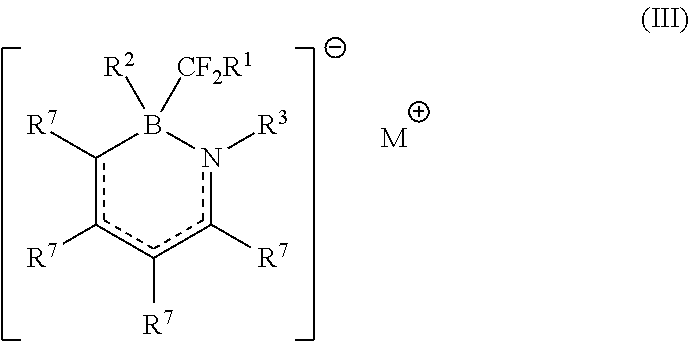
c1([R7])c([R7])c([R7])c([R7])n([R3])B1([R2])[CF2R1].[M]
